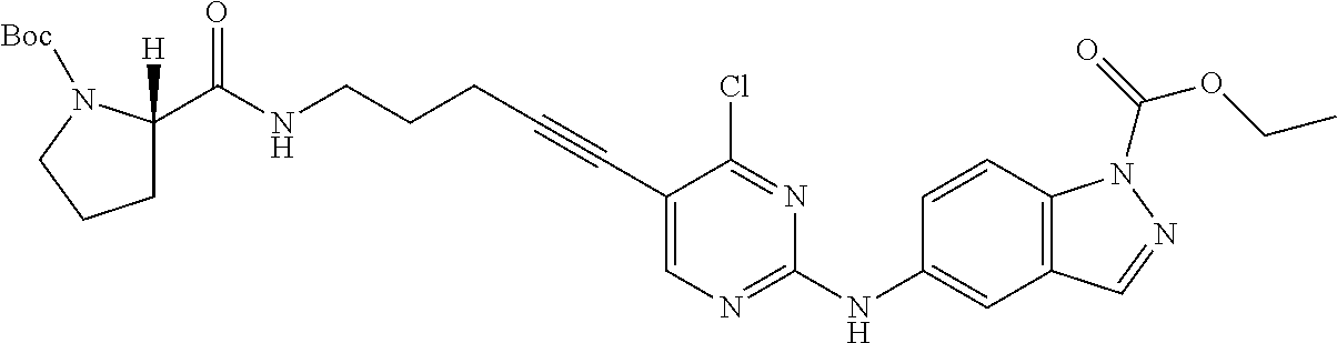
C(NCCCC#CC1=CN=C(NC2=CC3=C(C=C2)N(C(OCC)=O)N=C3)N=C1Cl)(=O)C1([H])CCCN1[Boc]
